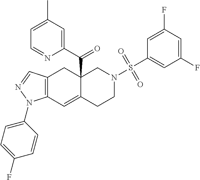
C12=C(C=NN1C1=CC=C(F)C=C1)CC1(C(=O)C3=CC(C)=CC=N3)C(=C2)CCN(S(C2=CC(F)=CC(F)=C2)(=O)=O)C1
